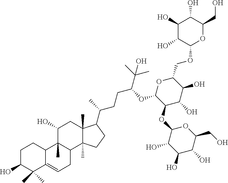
C1C(O)C(C)(C)C2=CCC3C(C)(C2C1)C(O)CC1(C)C3(C)CCC1C(CCC(C(C)(C)O)OC1C(OC2C(O)C(O)C(O)C(CO)O2)C(O)C(O)C(COC2OC(CO)C(O)C(O)C2O)O1)C
